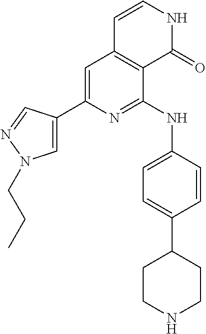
C1=C(C2=CN(CCC)N=C2)N=C(NC2=CC=C(C3CCNCC3)C=C2)C2=C1C=CNC2=O
